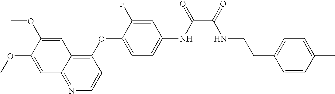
C1(OC2=CC=C(NC(C(=O)NCCC3=CC=C(C)C=C3)=O)C=C2F)=C2C(=NC=C1)C=C(OC)C(OC)=C2
